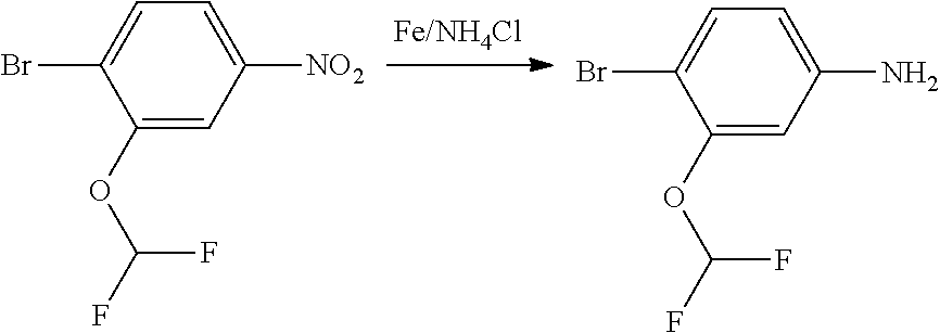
C1(OC(F)F)=CC([NO2])=CC=C1Br.C1(OC(F)F)=CC(N)=CC=C1Br
